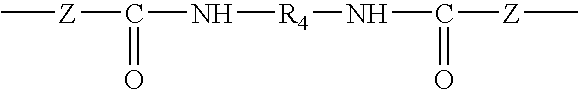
[Z](C(N[R4]NC([Z]C)=O)=O)C
